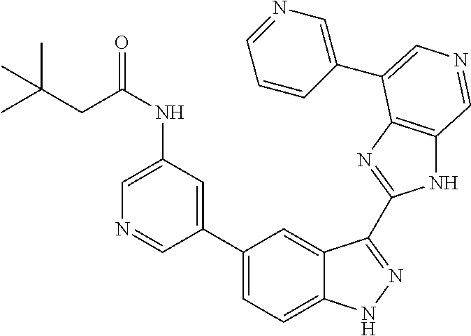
C(NC1=CN=CC(C2=CC=C3C(=C2)C(C2=NC4=C(N2)C=NC=C4C2=CN=CC=C2)=NN3)=C1)(CC(C)(C)C)=O
